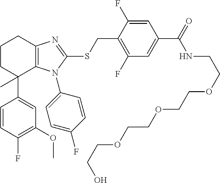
C1(OC)=C(F)C=CC(C2(C)C3=C(N=C(SCC4=C(F)C=C(C(=O)NCCOCCOCCOCCO)C=C4F)N3C3=CC=C(F)C=C3)CCC2)=C1
